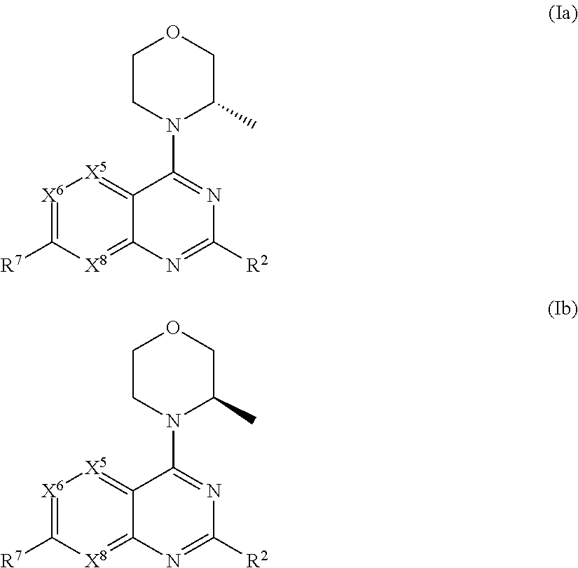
[X6]1=C([R7])[X8]=C2C(=[X5]1)C(N1C(C)COCC1)=NC([R2])=N2.[X6]1=C([R7])[X8]=C2C(=[X5]1)C(N1C(C)COCC1)=NC([R2])=N2
